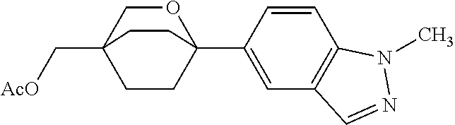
C12(C[AcO])CCC(C3=CC4=C(C=C3)N(C)N=C4)(OC1)CC2
